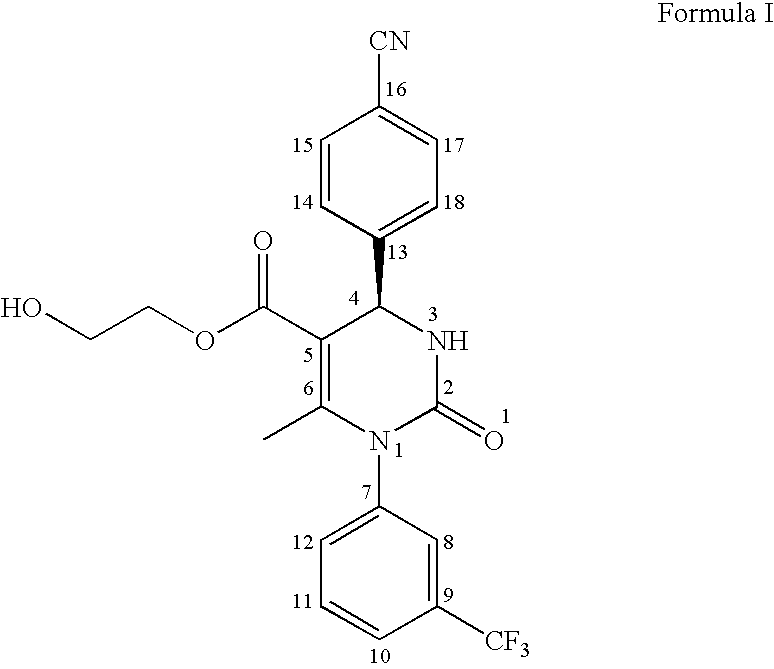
C1=CC(C2NC(=O)N(C3=CC=CC([CF3])=C3)C(C)=C2C(OCCO)=O)=CC=C1[CN]
